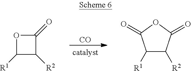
[CO].O1C([R1])C([R2])C1=O.C1([R1])C([R2])C(=O)OC1=O
